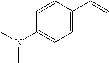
C1=CC(C=C)=CC=C1N(C)C
